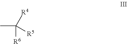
CC([R6])([R4])[R5]
